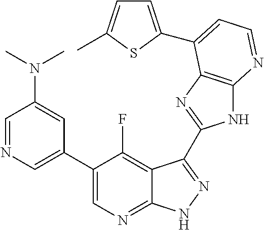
C1=NC=C(C2=CN=C3C(=C2F)C(C2=NC4=C(N2)N=CC=C4C2=CC=C(C)S2)=NN3)C=C1N(C)C
